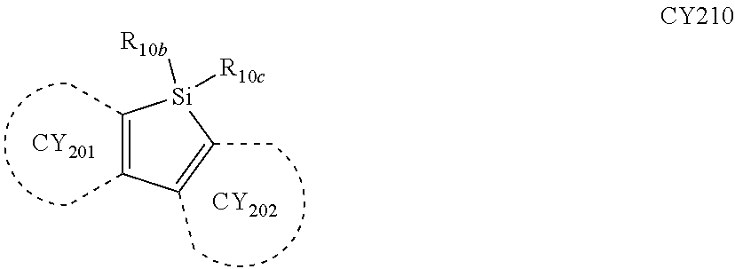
[CY201].[CY202].C1(C)=C(C)C(C)=C(C)[Si]1([R10c])[R10b]
